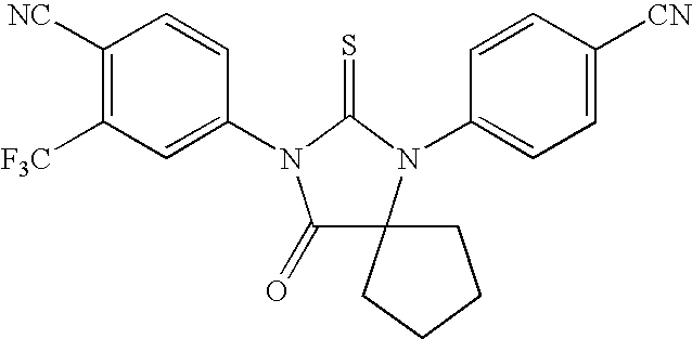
C1([NC])=C([F3C])C=C(N2C(=O)C3(N(C4=CC=C([CN])C=C4)C2=S)CCCC3)C=C1
